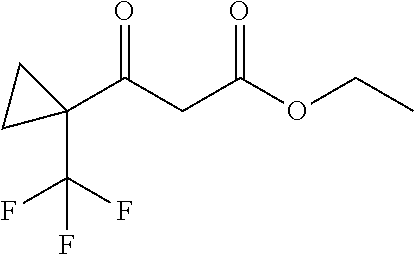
C1(C(CC(OCC)=O)=O)(C(F)(F)F)CC1
